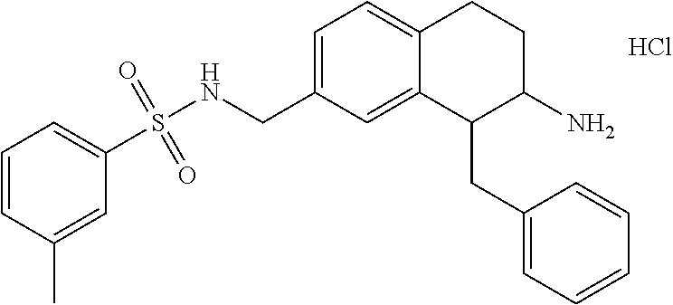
Cl.C1=C(CNS(=O)(=O)C2=CC=CC(C)=C2)C=C2C(=C1)CCC(N)C2CC1=CC=CC=C1
